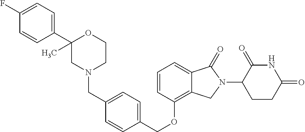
C(OC1=C2C(=CC=C1)C(=O)N(C1C(=O)NC(=O)CC1)C2)C1=CC=C(CN2CC(C3=CC=C(F)C=C3)(C)OCC2)C=C1
